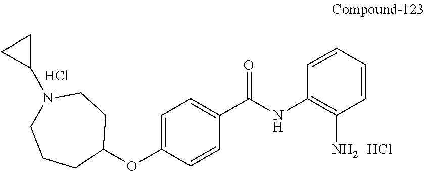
C1=CC=CC(NC(C2=CC=C(OC3CCN(C4CC4)CCC3)C=C2)=O)=C1N.Cl.Cl
